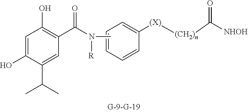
C1(O)=CC(O)=C(C(N([R])C)=O)C=C1C(C)C.C1=CC=C([(X)][(CH2)n]C([NHOH])=O)C=C1
